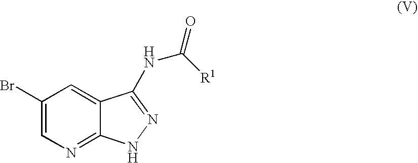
C1(Br)=CN=C2C(=C1)C(NC(=O)[R1])=NN2
